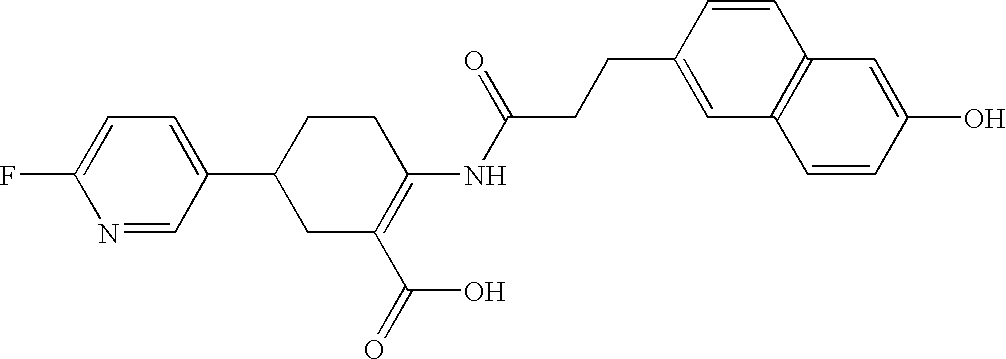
N1=CC(C2CC(C(=O)O)=C(NC(CCC3=CC4=C(C=C3)C=C(O)C=C4)=O)CC2)=CC=C1F
